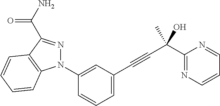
C1=C(C#CC(C2=NC=CC=N2)(O)C)C=C(N2N=C(C(N)=O)C3=C2C=CC=C3)C=C1
